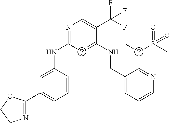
N(C1=NC=C(C(F)(F)F)C(NCC2=CC=CN=C2C(S(=O)(=O)C)C)=C1)C1=CC(C2=NCCO2)=CC=C1
